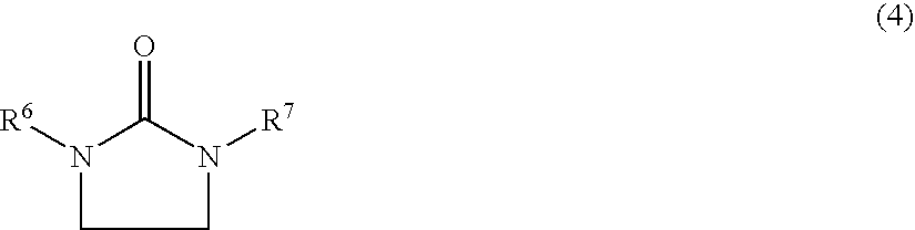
C1N([R7])C(=O)N([R6])C1
